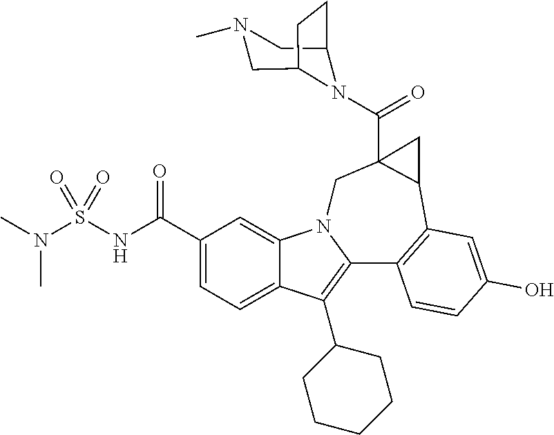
C1(C(NS(N(C)C)(=O)=O)=O)=CC=C2C(=C1)N1C(=C2C2CCCCC2)C2=C(C3C(C(N4C5CCC4CN(C)C5)=O)(C1)C3)C=C(O)C=C2
